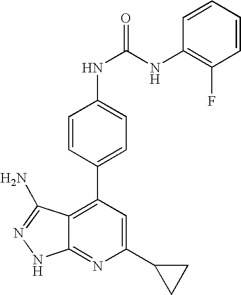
C1(C2CC2)=CC(C2=CC=C(NC(=O)NC3=C(F)C=CC=C3)C=C2)=C2C(=N1)NN=C2N
